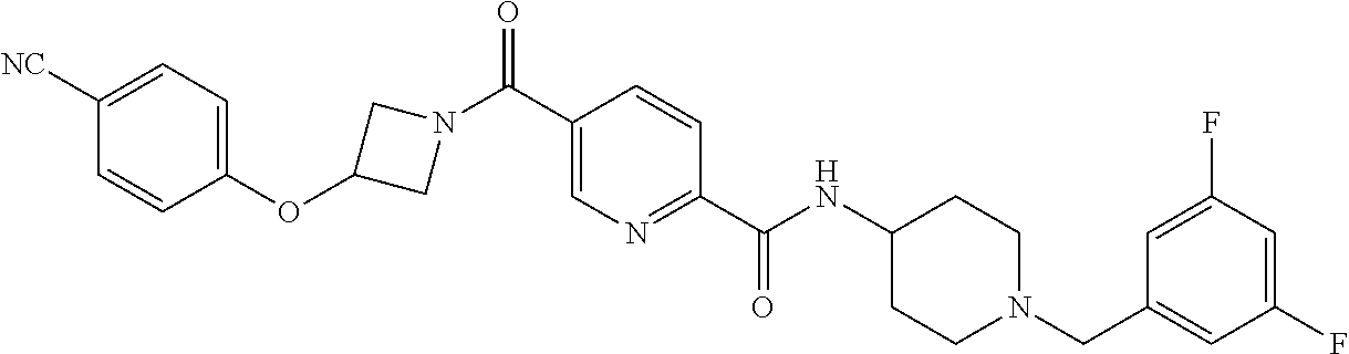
N1(C(C2=CN=C(C(NC3CCN(CC4=CC(F)=CC(F)=C4)CC3)=O)C=C2)=O)CC(OC2=CC=C([NC])C=C2)C1
